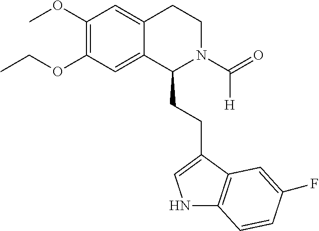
COC1=C(OCC)C=C2C(=C1)CCN(C(=O)[H])C2CCC1=CNC2=C1C=C(F)C=C2
